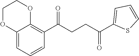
C1(C(CCC(C2=CC=CS2)=O)=O)=C2C(=CC=C1)OCCO2
